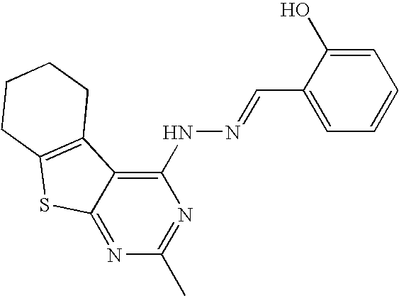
C12=NC(C)=NC(NN=CC3=CC=CC=C3O)=C1C1=C(S2)CCCC1
